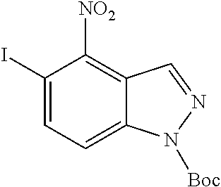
C1(I)=CC=C2C(=C1[NO2])C=NN2[Boc]
